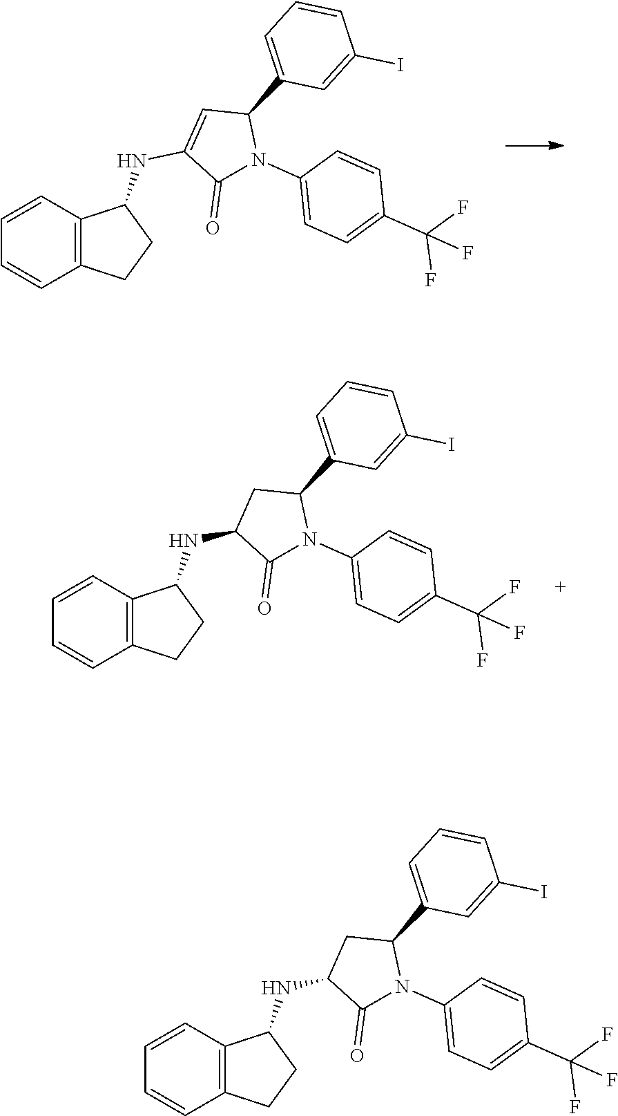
C1=C(C2C=C(NC3C4=C(CC3)C=CC=C4)C(=O)N2C2=CC=C(C(F)(F)F)C=C2)C=C(I)C=C1.C1(C2CC(NC3C4=C(CC3)C=CC=C4)C(=O)N2C2=CC=C(C(F)(F)F)C=C2)=CC=CC(I)=C1.C1(C2CC(NC3C4=C(CC3)C=CC=C4)C(=O)N2C2=CC=C(C(F)(F)F)C=C2)=CC=CC(I)=C1
